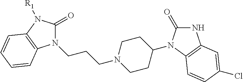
N1(CCCN2CCC(N3C(=O)NC4=C3C=CC(Cl)=C4)CC2)C(=O)N([R1])C2=C1C=CC=C2
